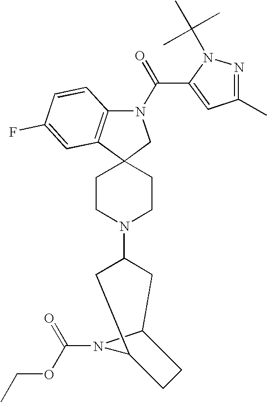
N1(C(=O)C2=CC(C)=NN2C(C)(C)C)C2=C(C3(C1)CCN(C1CC4N(C(OCC)=O)C(C1)CC4)CC3)C=C(F)C=C2
